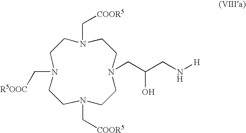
C([R5OOC])N1CCN(C[COOR5])CCN(CC(CN[H])O)CCN(C[COOR5])CC1
